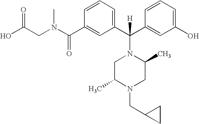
C1(C(N(CC(O)=O)C)=O)=CC(C(C2=CC(O)=CC=C2)([H])N2CC(C)N(CC3CC3)CC2C)=CC=C1
